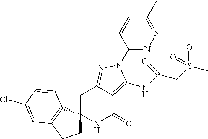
C1C2=NN(C3=NN=C(C)C=C3)C(NC(CS(C)(=O)=O)=O)=C2C(=O)NC12CCC1=C2C=CC(Cl)=C1
